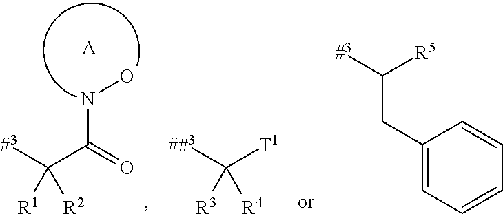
[#3]C(C(NO)=O)([R1])[R2].[A].[##3]C([T1])([R3])[R4].C1(CC([#3])[R5])=CC=CC=C1
